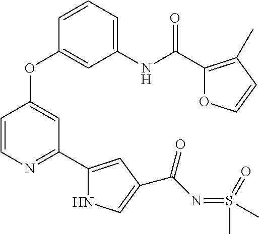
C1=CN=C(C2=CC(C(N=S(C)(=O)C)=O)=CN2)C=C1OC1=CC(NC(C2=C(C)C=CO2)=O)=CC=C1
